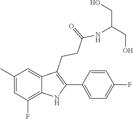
C1(C)=CC(F)=C2C(=C1)C(CCC(=O)NC(CO)CO)=C(C1=CC=C(F)C=C1)N2
